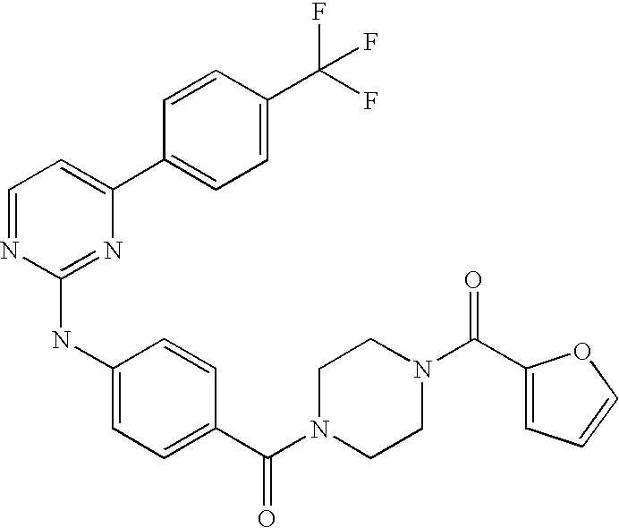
C1(C2=CC=C(C(F)(F)F)C=C2)=CC=NC(NC2=CC=C(C(N3CCN(C(C4=CC=CO4)=O)CC3)=O)C=C2)=N1
